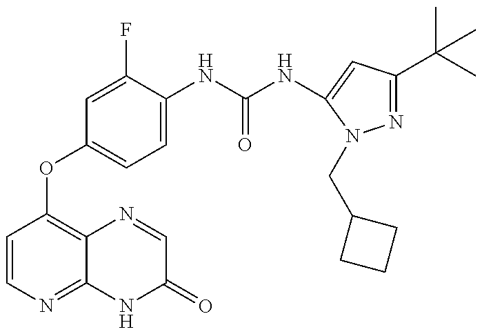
C1=CN=C2C(=C1OC1=CC=C(NC(=O)NC3=CC(C(C)(C)C)=NN3CC3CCC3)C(F)=C1)N=CC(=O)N2
